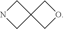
C1NCC12COC2
